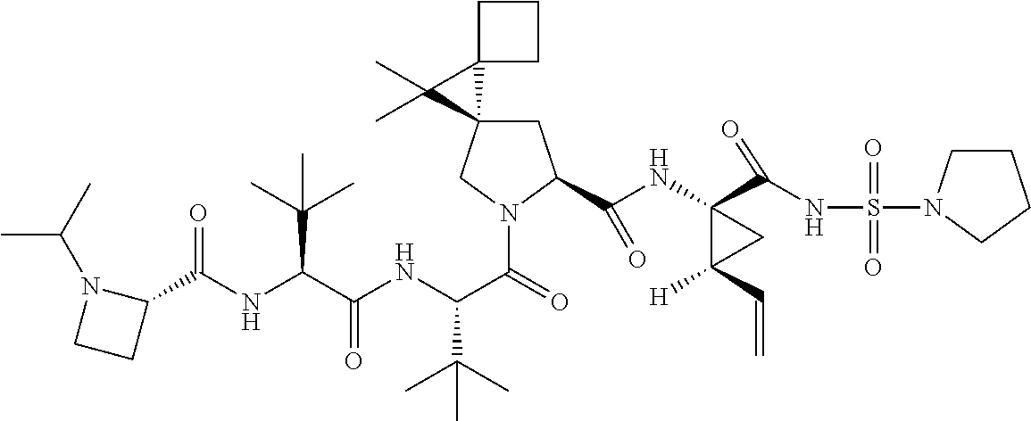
C1C2(CN(C(=O)C(NC(C(NC(C3N(C(C)C)CC3)=O)C(C)(C)C)=O)C(C)(C)C)C1C(NC1(C(NS(=O)(=O)N3CCCC3)=O)C([H])(C=C)C1)=O)C1(C2(C)C)CCC1
